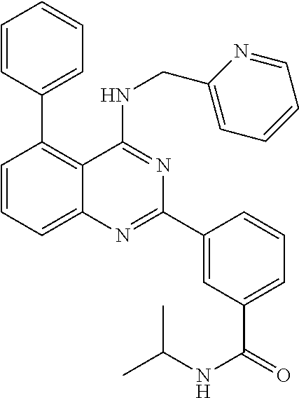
C1=CC(C2=C3C(=CC=C2)N=C(C2=CC(C(=O)NC(C)C)=CC=C2)N=C3NCC2=CC=CC=N2)=CC=C1
